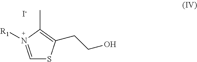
C1=N([R1])C(C)=C(CCO)S1.[I-]
